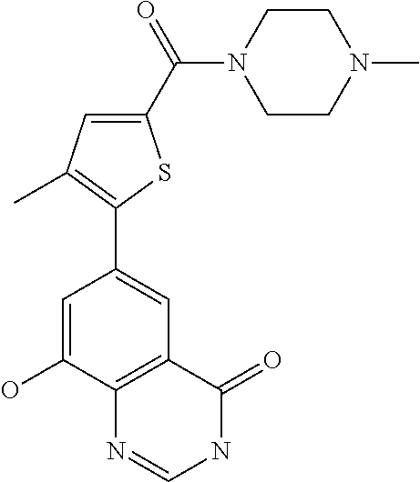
C1(C2=C(C)C=C(C(=O)N3CCN(C)CC3)S2)=CC2=C(C(O)=C1)N=CNC2=O
